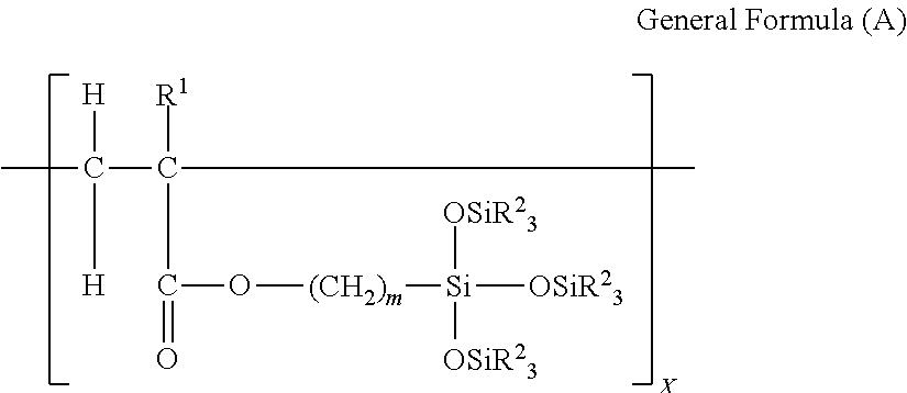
CC(C(C)([R1])C(=O)O[(CH2)m][Si]([OSiR23])([OSiR23])[OSiR23])([H])[H]
